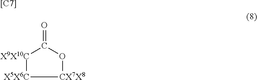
C1(=O)[X9X10C][X5X6C][CX7X8]O1.[[C7]]
